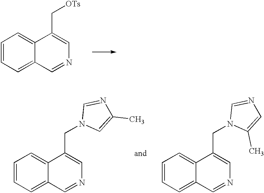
C1=CC=C2C(=C1)C(C[OTs])=CN=C2.C1=CC=C2C(=C1)C(CN1C=C(C)N=C1)=CN=C2.C1=CC=C2C(=C1)C(CN1C(C)=CN=C1)=CN=C2
